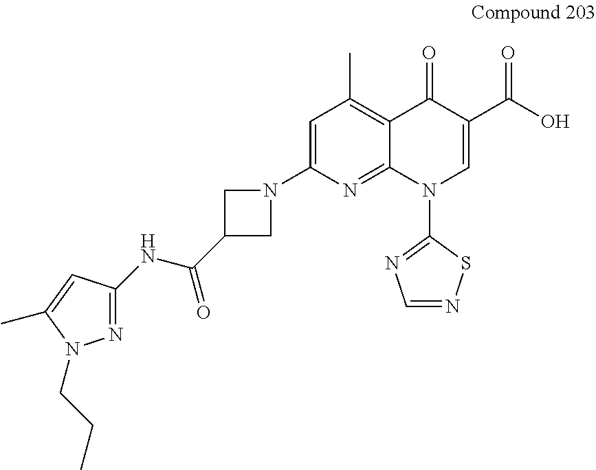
C1=C(N2CC(C(NC3=NN(CCC)C(C)=C3)=O)C2)N=C2C(=C1C)C(=O)C(C(O)=O)=CN2C1=NC=NS1
